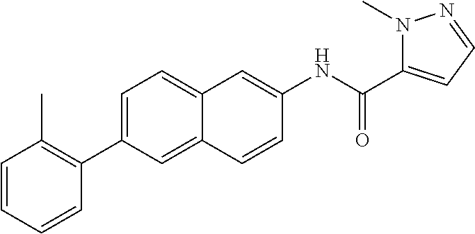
C1=C(C2=C(C)C=CC=C2)C=C2C(=C1)C=C(NC(=O)C1=CC=NN1C)C=C2
